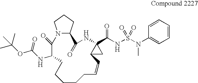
CC(OC(=O)NC1C(=O)N2C(CCC2)C(=O)NC2(C(NS(N(C3=CC=CC=C3)C)(=O)=O)=O)C(C2)C=CCCCCC1)(C)C
